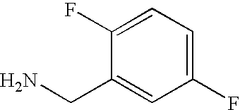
C1(F)=CC=C(F)C(CN)=C1
